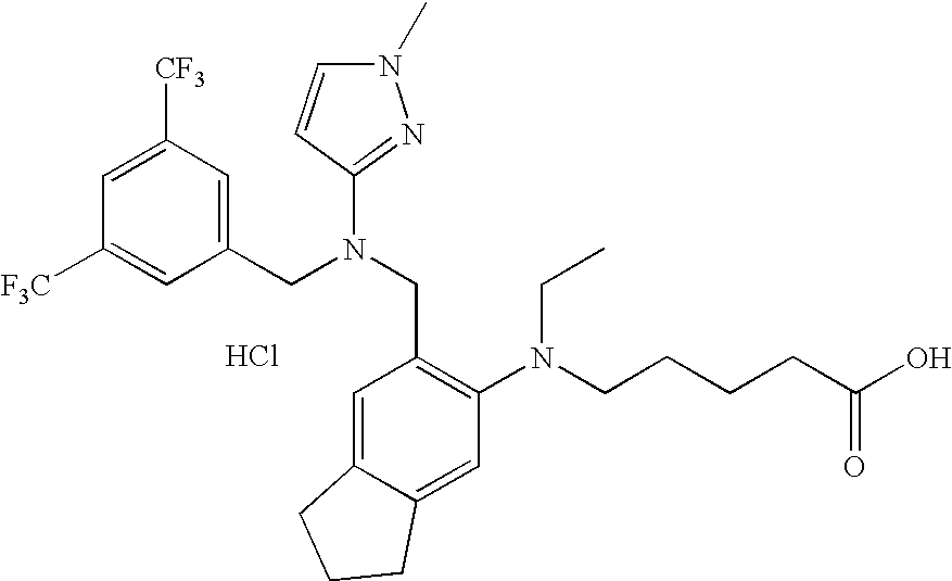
C1([F3C])=CC(CN(CC2=C(N(CCCCC(O)=O)CC)C=C3C(=C2)CCC3)C2=NN(C)C=C2)=CC([CF3])=C1.Cl
